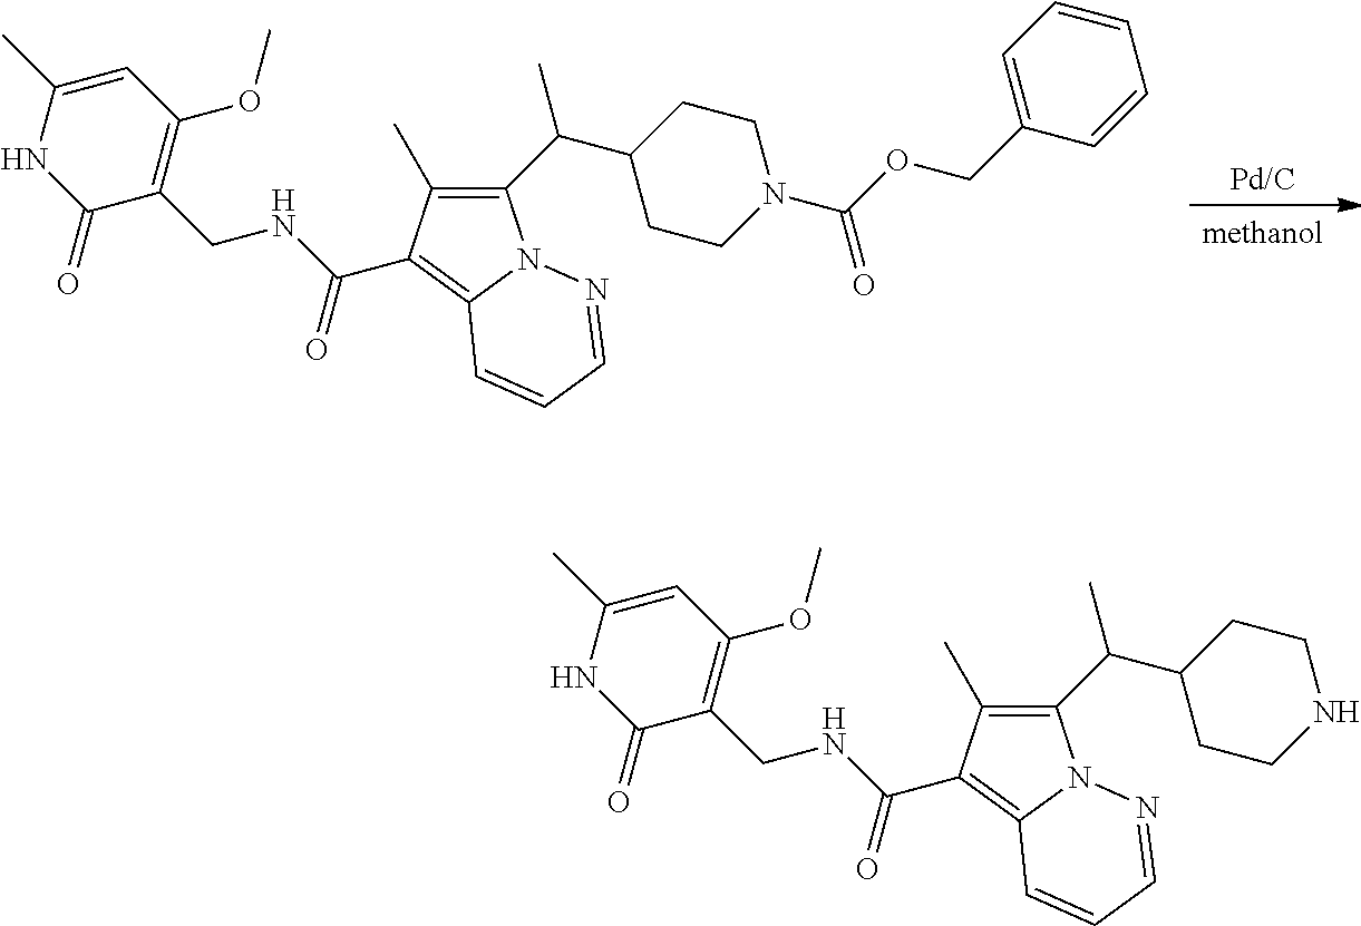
[Pd/C].[methanol].C1(C(C2CCN(C(OCC3=CC=CC=C3)=O)CC2)C)=C(C)C(C(=O)NCC2=C(OC)C=C(C)NC2=O)=C2N1N=CC=C2.C1(C(C2CCNCC2)C)=C(C)C(C(=O)NCC2=C(OC)C=C(C)NC2=O)=C2N1N=CC=C2
